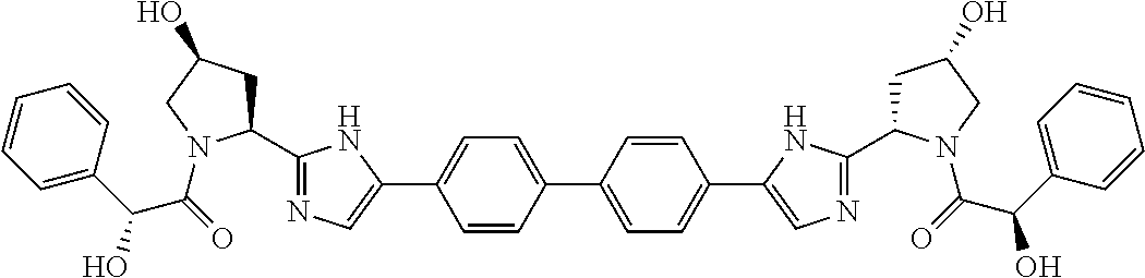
C1=CC(C2=CC=C(C3=CN=C(C4CC(O)CN4C(=O)C(C4=CC=CC=C4)O)N3)C=C2)=CC=C1C1=CN=C(C2CC(O)CN2C(=O)C(C2=CC=CC=C2)O)N1
